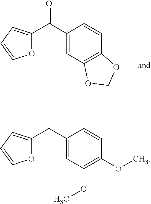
C1(C(=O)C2=CC=CO2)=CC2=C(C=C1)OCO2.C1(CC2=CC=CO2)=CC(OC)=C(OC)C=C1
